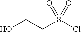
C(CO)S(=O)(=O)Cl
